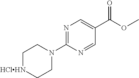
C1=NC(N2CC[HClHN]CC2)=NC=C1C(=O)OC
